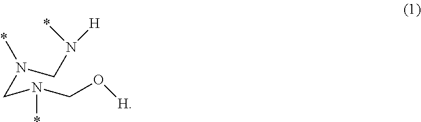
N(CN(CO[H])*)(CN(*)[H])*
